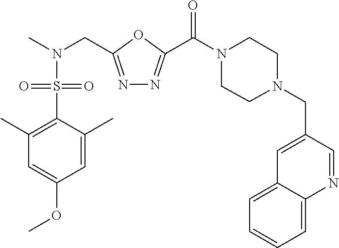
C1N(CC2=CC3=CC=CC=C3N=C2)CCN(C(=O)C2=NN=C(CN(C)S(C3=C(C)C=C(OC)C=C3C)(=O)=O)O2)C1
